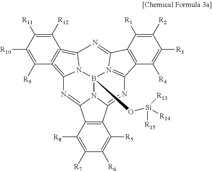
C12=C(C([R8])=C([R7])C([R6])=C1[R5])C1=NC3=C4=C(=C5N3B3(O[Si]([R15])([R14])[R13])N1C2=NC1=N3C(=N5)C2=C1C([R4])=C([R3])C([R2])=C2[R1])C([R12])=C([R11])C([R10])=C4[R9]
